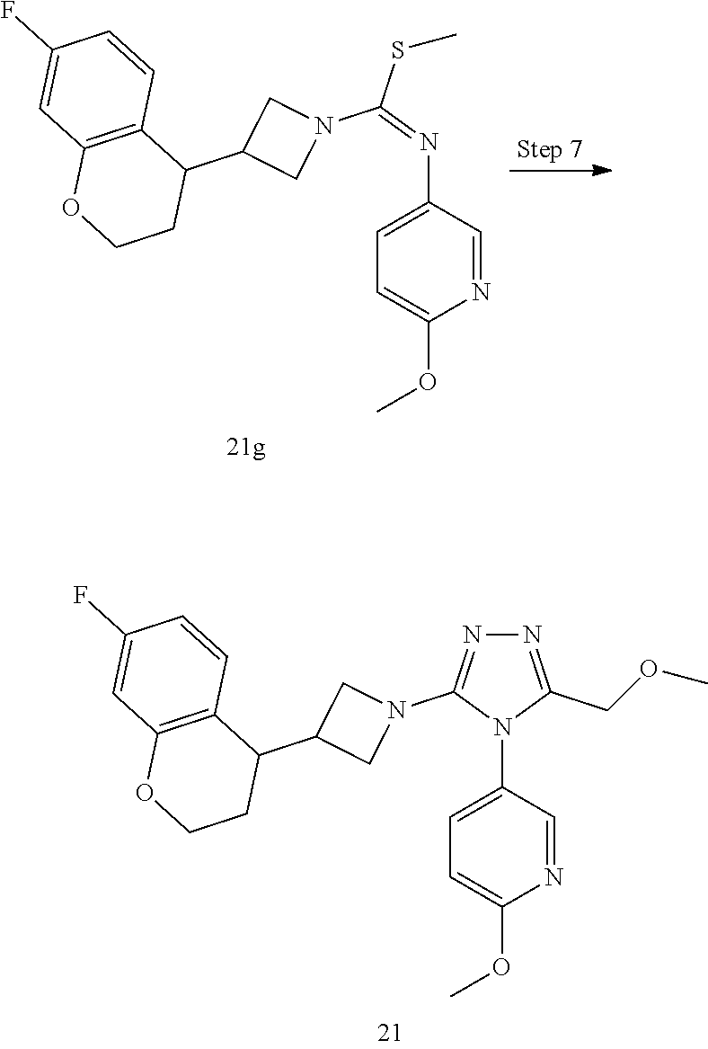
C1=C(N2C(COC)=NN=C2N2CC(C3C4=C(OCC3)C=C(F)C=C4)C2)C=NC(OC)=C1.C1=C(N=C(SC)N2CC(C3C4=C(OCC3)C=C(F)C=C4)C2)C=NC(OC)=C1
